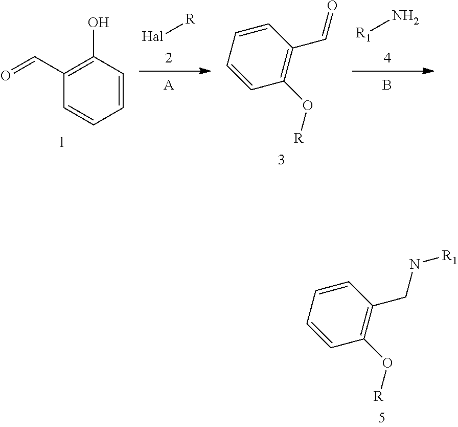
C1=CC=CC(O[R])=C1CN[R1].[A].[R][Hal].C1=CC(O)=C(C=O)C=C1.C1(O[R])=C(C=O)C=CC=C1.B.N[R1]
